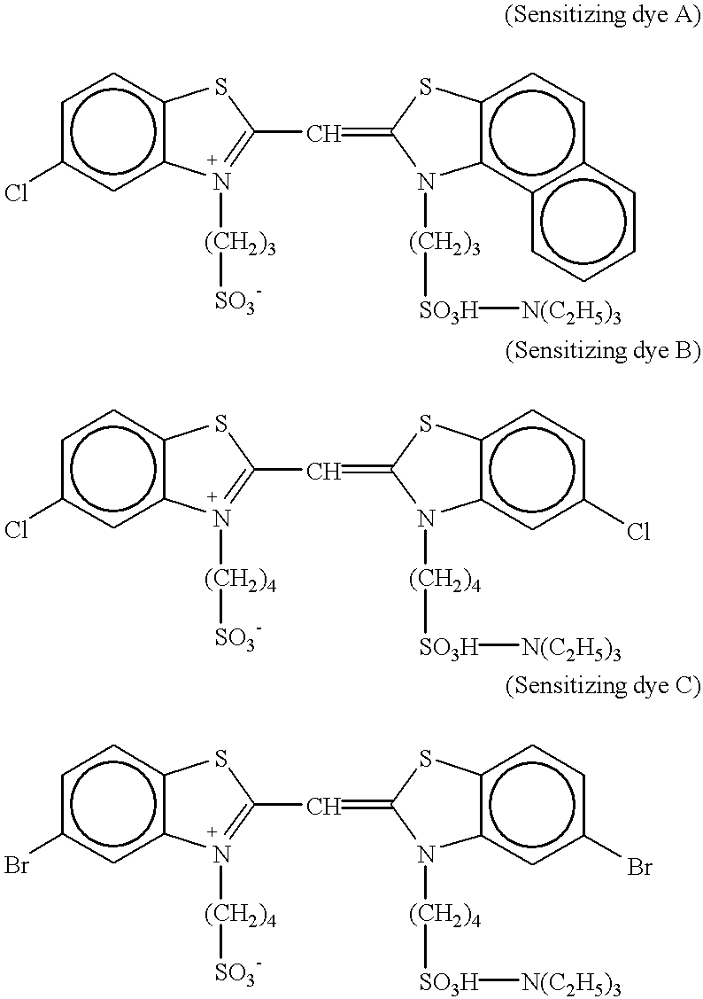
Clc1cc2c(cc1)SC(C=C1N([(CH2)3][SO3H][N(C2H5)3])c3c(ccc4c3cccc4)S1)=N2[(CH2)3][SO3-].Clc1cc2c(cc1)SC(C=C1N([(CH2)4][SO3H][N(C2H5)3])c3c(ccc(Cl)c3)S1)=N2[(CH2)4][SO3-].Brc1cc2c(cc1)SC(C=C1N([(CH2)4][SO3H][N(C2H5)3])c3c(ccc(Br)c3)S1)=N2[(CH2)4][SO3-]
